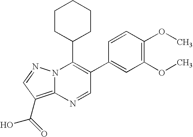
C1=C(C2=C(C3CCCCC3)N3C(=C(C(O)=O)C=N3)N=C2)C=CC(OC)=C1OC
